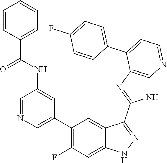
C1=NC=C(C2=C(F)C=C3C(=C2)C(C2=NC4=C(N2)N=CC=C4C2=CC=C(F)C=C2)=NN3)C=C1NC(C1=CC=CC=C1)=O
